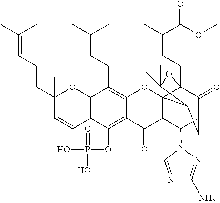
P(O)(=O)(O)OC1=C2C(=C(CC=C(C)C)C3=C1C=CC(CCC=C(C)C)(C)O3)OC13C4(CC=C(C)C(OC)=O)C(=O)C(CC1C(C)(C)O4)C(N1N=C(N)N=C1)C3C2=O
